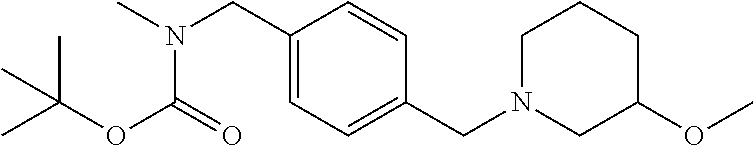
C1(CN(C)C(=O)OC(C)(C)C)=CC=C(CN2CCCC(OC)C2)C=C1
